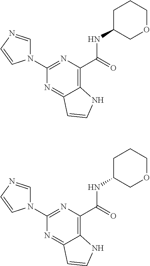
N1(C2=NC(C(NC3COCCC3)=O)=C3C(=N2)C=CN3)C=NC=C1.N1(C2=NC(C(NC3COCCC3)=O)=C3C(=N2)C=CN3)C=NC=C1
